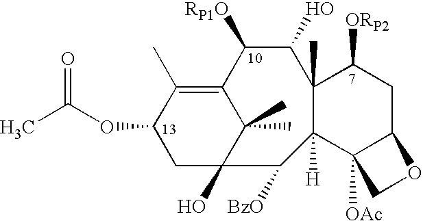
CC(OC1CC2(O)C(C)(C)C(=C1C)C([RP1O])C(O)C1(C)C([ORP2])CC3C([OAc])(CO3)C1([H])C2[BzO])=O
